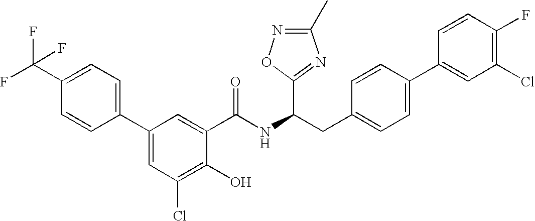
OC1=C(Cl)C=C(C2=CC=C(C(F)(F)F)C=C2)C=C1C(NC(CC1=CC=C(C2=CC(Cl)=C(F)C=C2)C=C1)C1=NC(C)=NO1)=O
